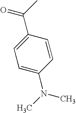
C1=C(C(C)=O)C=CC(N(C)C)=C1
